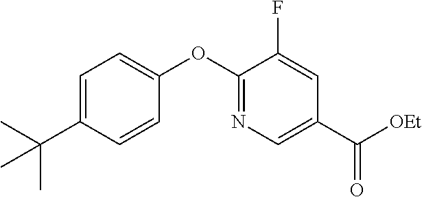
C1=C(C(C)(C)C)C=CC(OC2=NC=C(C([OEt])=O)C=C2F)=C1
